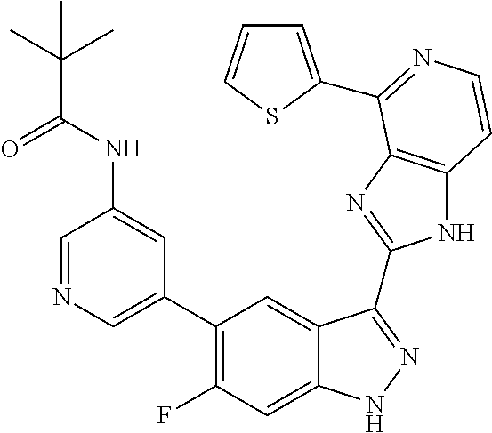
C1=C(C2=C(F)C=C3C(=C2)C(C2=NC4=C(N2)C=CN=C4C2=CC=CS2)=NN3)C=C(NC(=O)C(C)(C)C)C=N1
